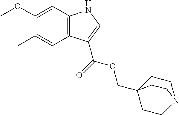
C1(OC)=CC2=C(C=C1C)C(C(=O)OCC13CCN(CC1)CC3)=CN2
